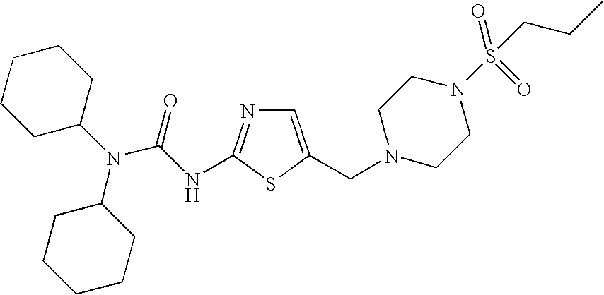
C1=C(CN2CCN(S(CCC)(=O)=O)CC2)SC(NC(N(C2CCCCC2)C2CCCCC2)=O)=N1
